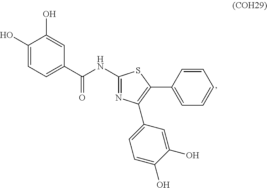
C1(O)=CC=C(C(NC2=NC(C3=CC=C(O)C(O)=C3)=C(C3=CC=CC=C3)S2)=O)C=C1O
